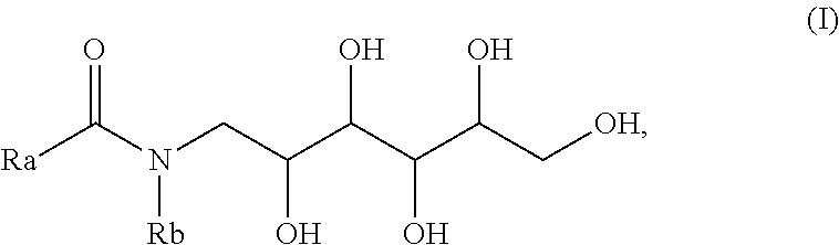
[Ra]C(N(CC(C(C(C(C[OH])O)O)O)O)[Rb])=O
